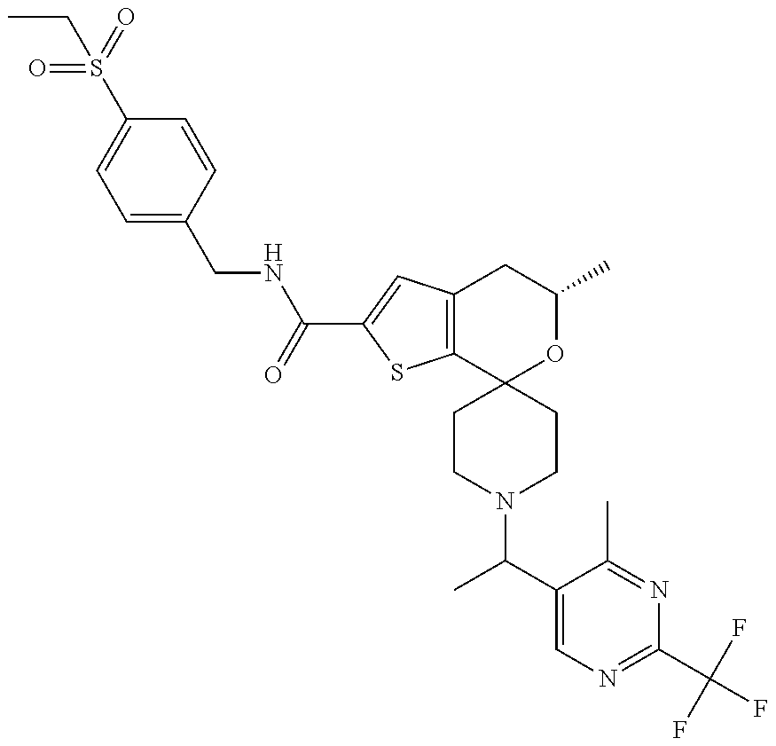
CCS(=O)(=O)C1=CC=C(CNC(=O)C2=CC3=C(S2)C2(OC(C)C3)CCN(C(C3=CN=C(C(F)(F)F)N=C3C)C)CC2)C=C1
